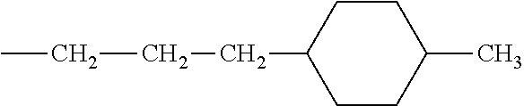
C(CCC1CCC(C)CC1)C
